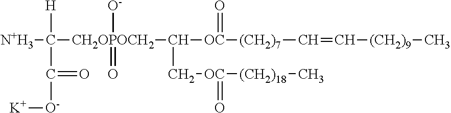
[CH2OPOCH2](C([OC]([(CH2)7]C=C[(CH2)9]C)=O)C[OC]([(CH2)18]C)=O)([O-])(=O)C([N+H3])([H])C([O-][K])=O
